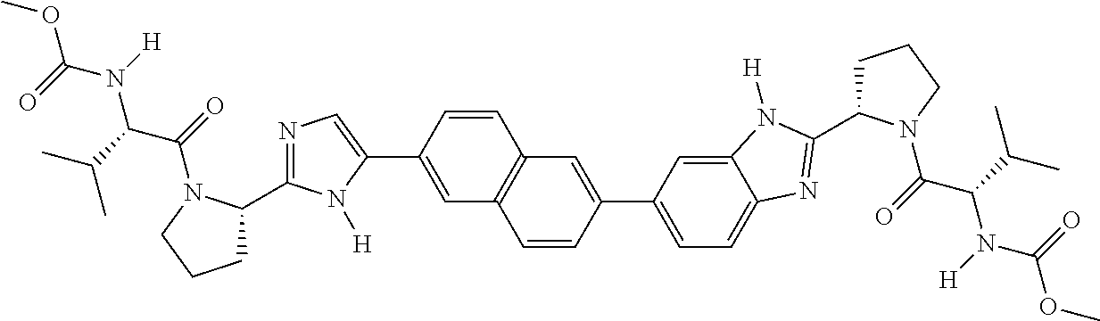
C12=C(C=C(C3=CN=C(C4CCCN4C(C(N(C(OC)=O)[H])C(C)C)=O)N3[H])C=C1)C=CC(C1=CC=C3C(=C1)N([H])C(C1CCCN1C(C(N(C(OC)=O)[H])C(C)C)=O)=N3)=C2
